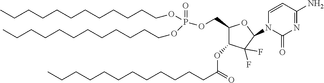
N1=C(N)C=CN(C2C(F)(F)C(OC(CCCCCCCCCCCC)=O)C(COP(=O)(OCCCCCCCCCCCC)OCCCCCCCCCCCC)O2)C1=O
